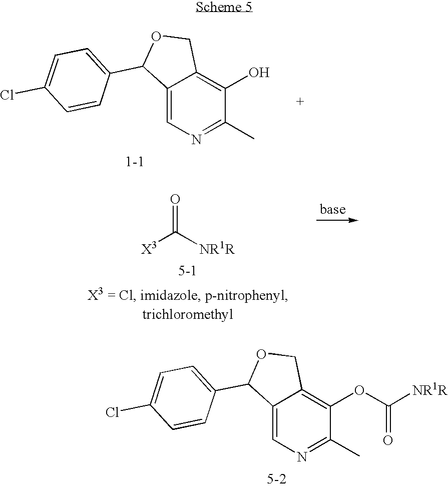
C12=CN=C(C)C(OC([NR1R])=O)=C1COC2C1=CC=C(Cl)C=C1.C12=CN=C(C)C(O)=C1COC2C1=CC=C(Cl)C=C1.[X3]C(=O)[NR1R]
